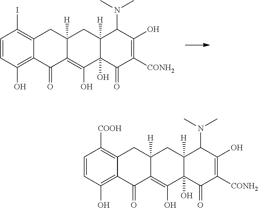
C1=CC(O)=C2C(=C1I)CC1([H])C(=C(O)C3(O)C([H])(C1)C(N(C)C)C(O)=C([CONH2])C3=O)C2=O.C1=CC(O)=C2C(=C1[COOH])CC1([H])C(=C(O)C3(O)C([H])(C1)C(N(C)C)C(O)=C([CONH2])C3=O)C2=O
